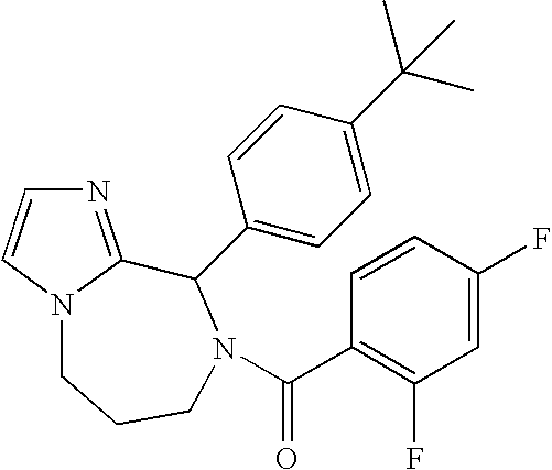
N1=C2N(C=C1)CCCN(C(C1=C(F)C=C(F)C=C1)=O)C2C1=CC=C(C(C)(C)C)C=C1
